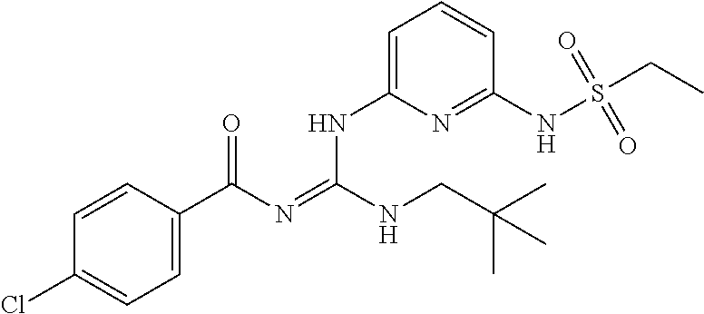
C1=CC(C(N=C(NCC(C)(C)C)NC2=CC=CC(NS(CC)(=O)=O)=N2)=O)=CC=C1Cl
